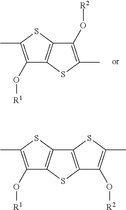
C1(O[R1])=C(C)SC2=C1SC(C)=C2O[R2].C1(O[R1])=C(C)SC2=C1SC1=C2SC(C)=C1O[R2]
